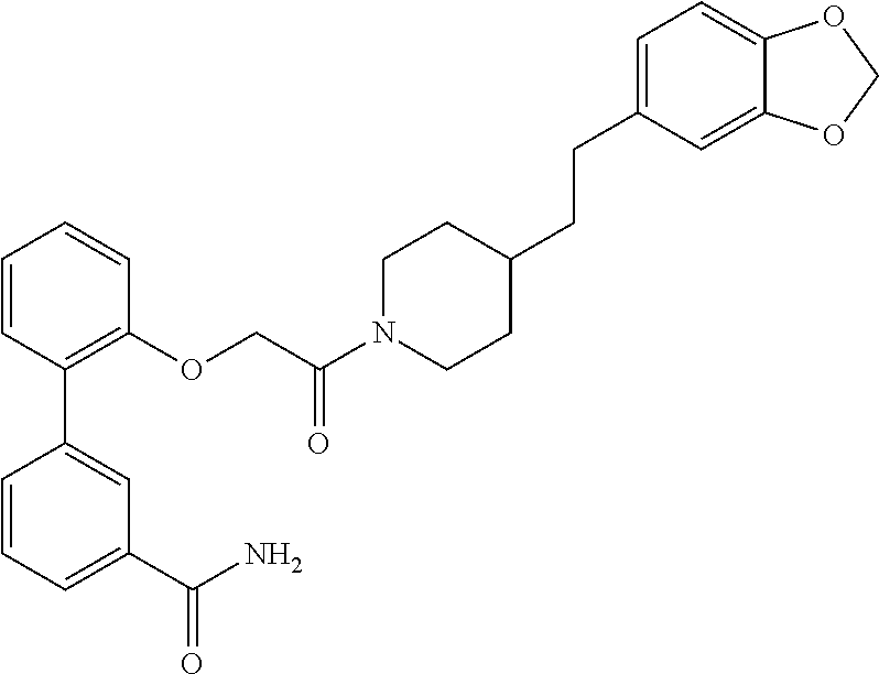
C1=CC=C(C(N)=O)C=C1C1=C(OCC(N2CCC(CCC3=CC=C4C(=C3)OCO4)CC2)=O)C=CC=C1
